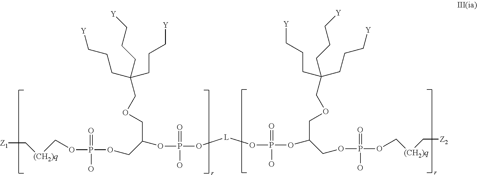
[Z1]C[(CH2)q]COP(=O)(O)OCC(OP(=O)(O[L]OP(=O)(OC(COP(=O)(OC[(CH2)q]C[Z2])O)COCC(CCC[Y])(CCC[Y])CCC[Y])O)O)COCC(CCC[Y])(CCC[Y])CCC[Y]
